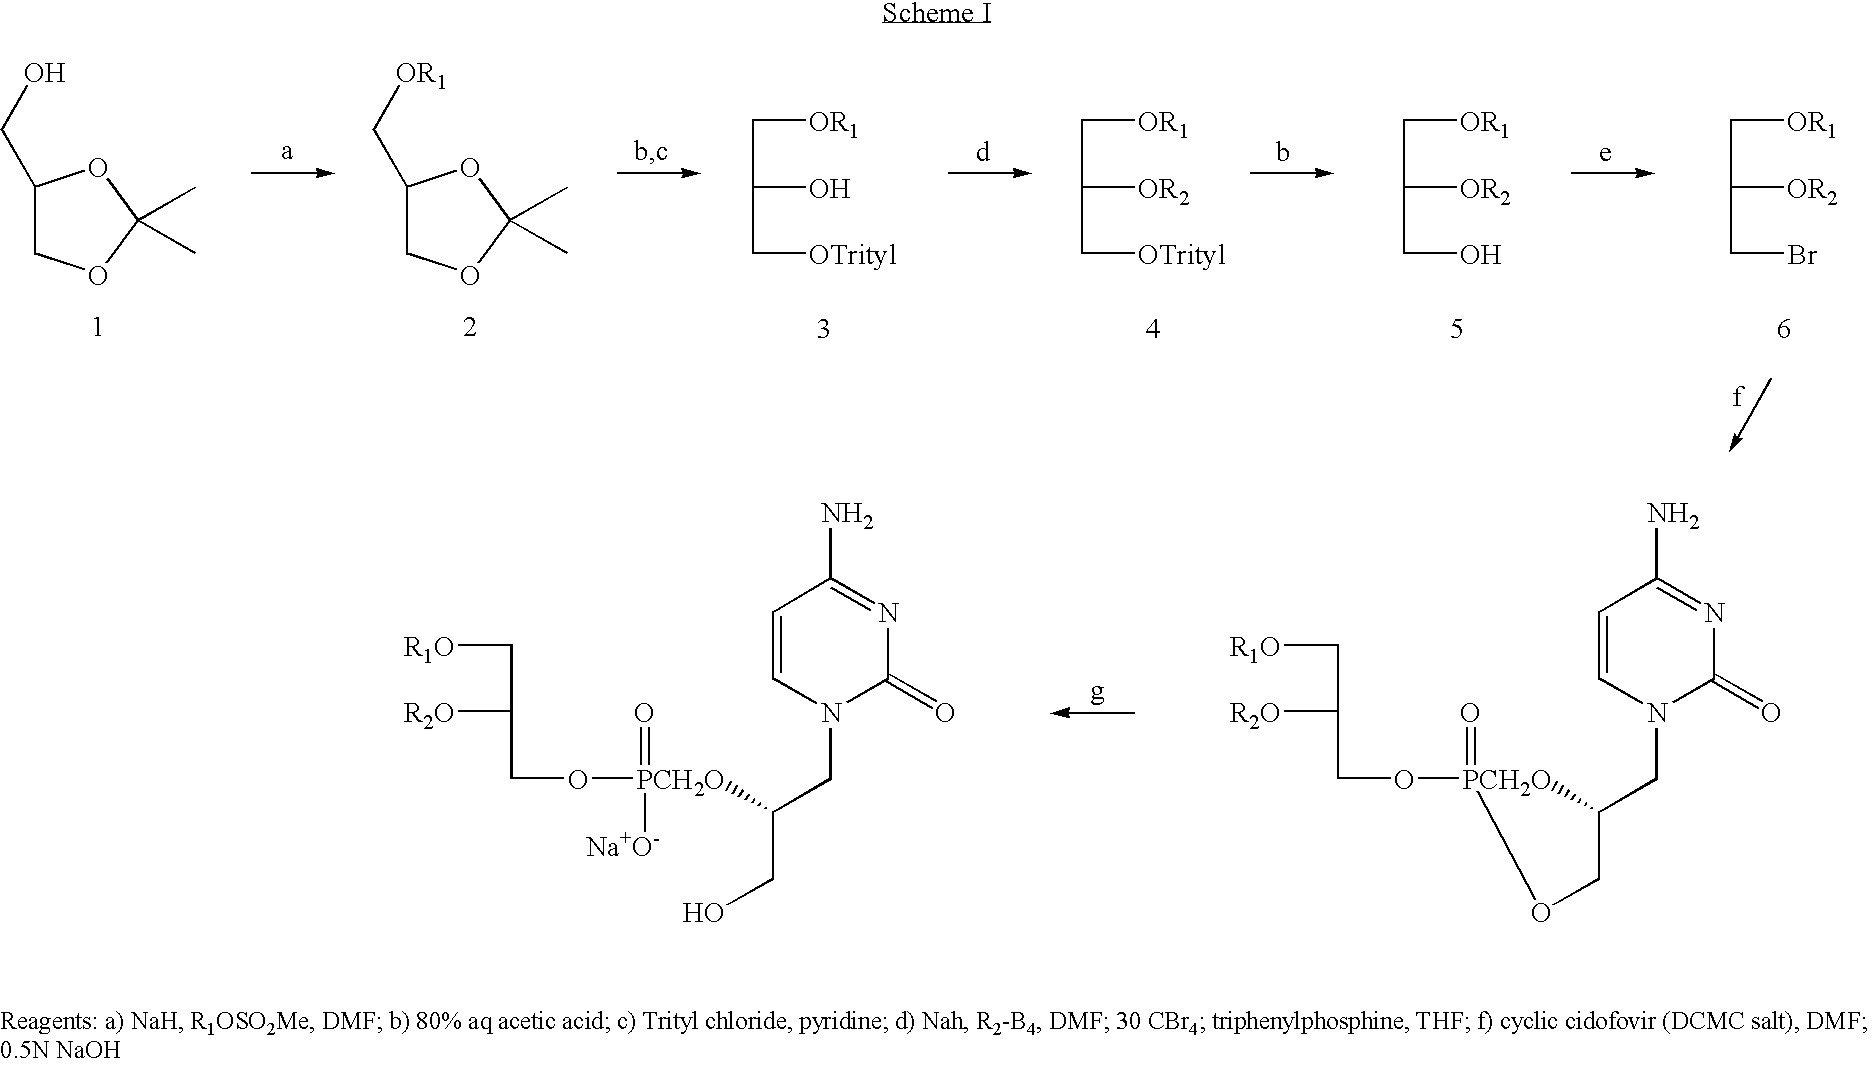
C1(CO)COC(C)(C)O1.C1(C[OR1])COC(C)(C)O1.C(C(O)C[OTrityl])[OR1].C(C([OR2])C[OTrityl])[OR1].C(C([OR2])CO)[OR1].C(C([OR2])CBr)[OR1].[R1O]CC([R2O])CO[PCH2O](=O)([Na+O-])C(CN1C(=O)N=C(N)C=C1)CO.[R1O]CC([R2O])CO[PCH2O]1(=O)C(CN2C(=O)N=C(N)C=C2)CO1
